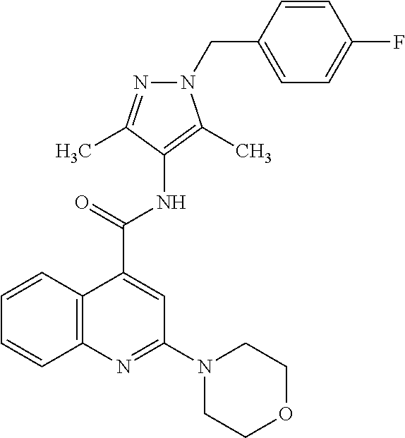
C12=C(N=C(N3CCOCC3)C=C1C(=O)NC1=C(C)N(CC3=CC=C(F)C=C3)N=C1C)C=CC=C2
